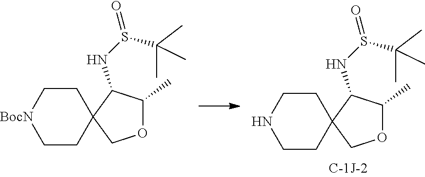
C1CNCCC12COC(C)C2NS(=O)C(C)(C)C.C1C[BocN]CCC12COC(C)C2NS(=O)C(C)(C)C
